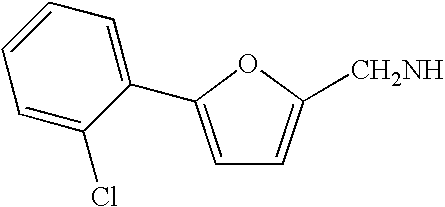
C1=C(C2=CC=CC=C2Cl)OC([CH2NH])=C1
